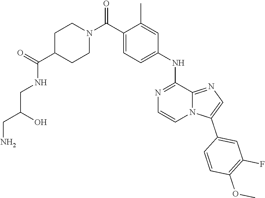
C12=NC=C(C3=CC(F)=C(OC)C=C3)N1C=CN=C2NC1=CC=C(C(N2CCC(C(=O)NCC(CN)O)CC2)=O)C(C)=C1
